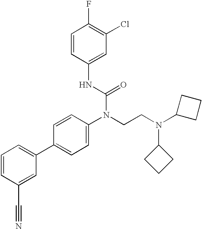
C1=CC(C#N)=CC(C2=CC=C(N(CCN(C3CCC3)C3CCC3)C(=O)NC3=CC(Cl)=C(F)C=C3)C=C2)=C1
